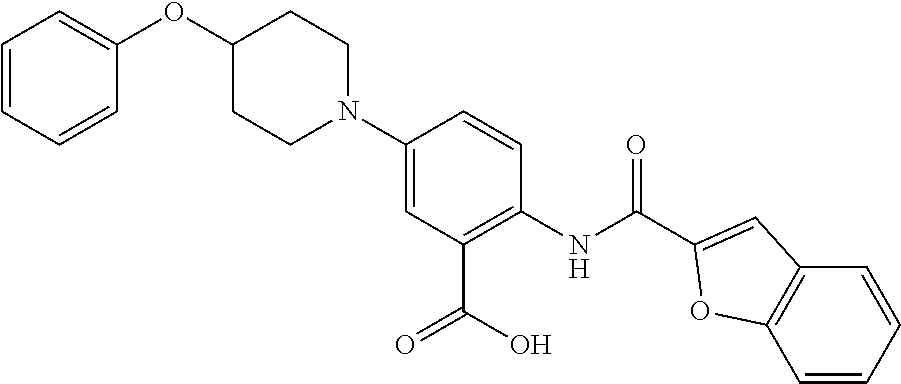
N1(C2=CC(C(O)=O)=C(NC(=O)C3=CC4=C(C=CC=C4)O3)C=C2)CCC(OC2=CC=CC=C2)CC1
